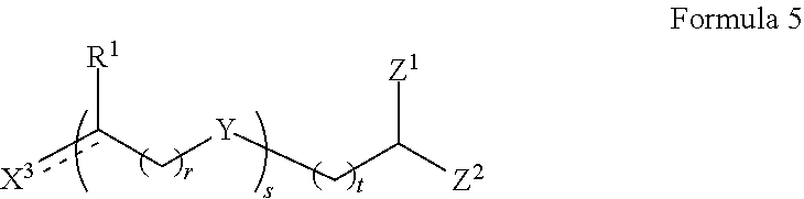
[X3]c(C[Y]CC([Z2])[Z1])[R1]
